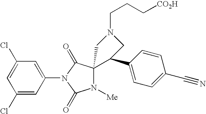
C1(Cl)=CC(Cl)=CC(N2C(=O)N([Me])C3(C2=O)C(C2=CC=C(C#N)C=C2)CN(CCC[CO2H])C3)=C1
